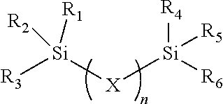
[R3][Si]([R1])([R2])[X][Si]([R6])([R4])[R5]
